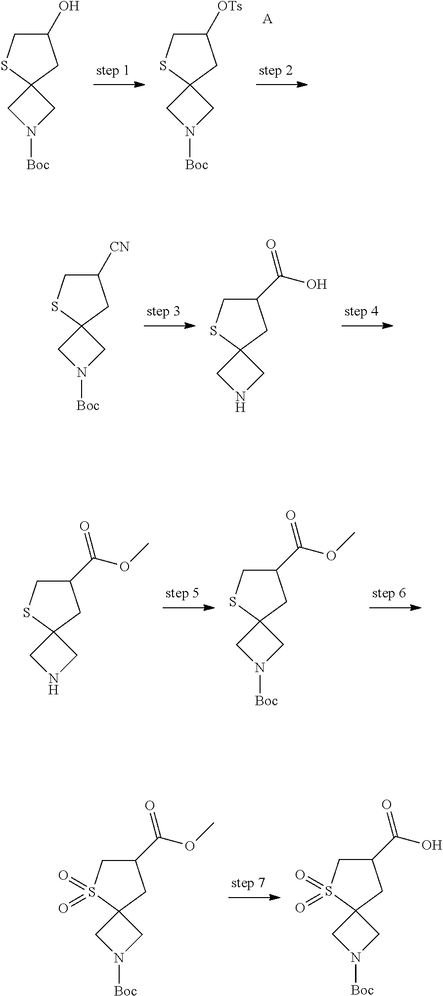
[A].C1(O)CSC2(C1)CN([Boc])C2.C1([OTs])CSC2(C1)CN([Boc])C2.C1([CN])CSC2(C1)CN([Boc])C2.C1(C(O)=O)CSC2(C1)CNC2.C1(C(OC)=O)CSC2(C1)CNC2.C1(C(OC)=O)CSC2(C1)CN([Boc])C2.C1(C(OC)=O)CS(=O)(=O)C2(C1)CN([Boc])C2.C1(C(O)=O)CS(=O)(=O)C2(C1)CN([Boc])C2
